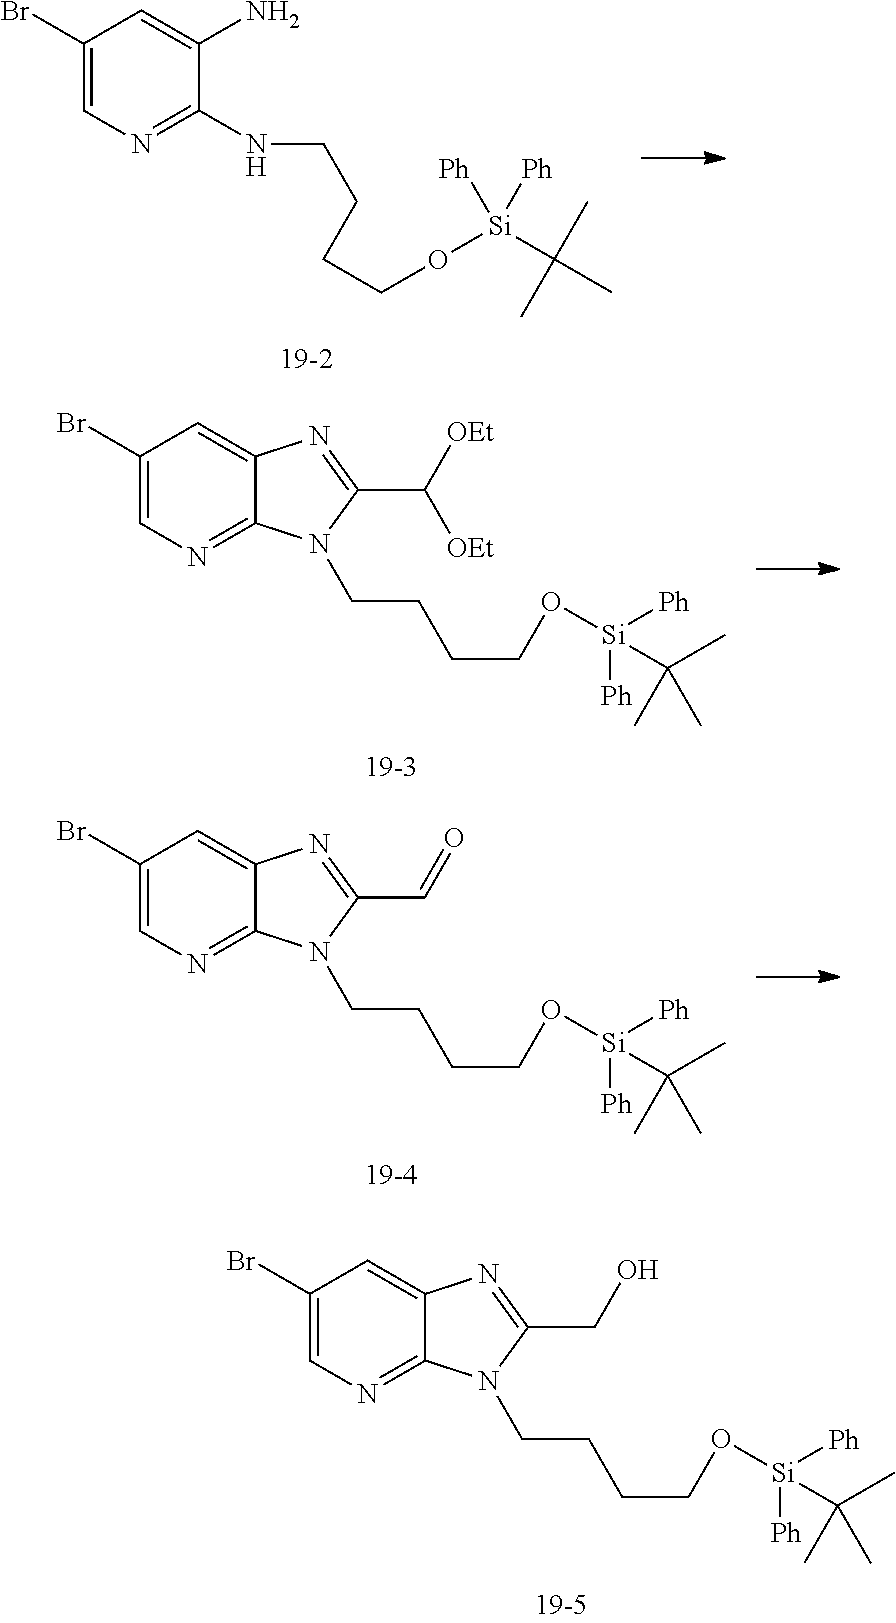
C1(Br)=CN=C(NCCCCO[Si](C(C)(C)C)([Ph])[Ph])C(N)=C1.C1(Br)=CN=C2C(=C1)N=C(C([OEt])[OEt])N2CCCCO[Si]([Ph])([Ph])C(C)(C)C.C1(Br)=CN=C2C(=C1)N=C(C=O)N2CCCCO[Si]([Ph])([Ph])C(C)(C)C.C1(Br)=CN=C2C(=C1)N=C(CO)N2CCCCO[Si]([Ph])([Ph])C(C)(C)C
